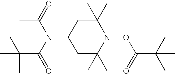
C1C(C)(C)N(OC(C(C)(C)C)=O)C(C)(C)CC1N(C(=O)C)C(=O)C(C)(C)C
